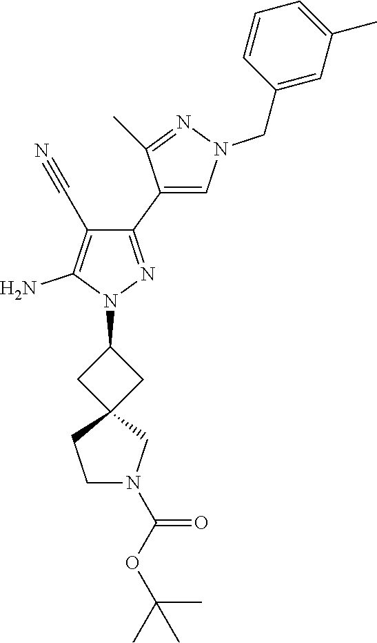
C1(C2=CN(CC3=CC(C)=CC=C3)N=C2C)=NN(C2CC3(C2)CCN(C(OC(C)(C)C)=O)C3)C(N)=C1C#N
